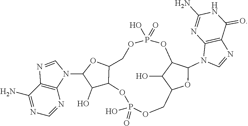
C1(N)=NC=NC2=C1N=CN2C1C(O)C2C(O1)COP(O)(=O)OC1C(O)C(COP(O)(=O)O2)OC1N1C=NC2=C1N=C(N)NC2=O
